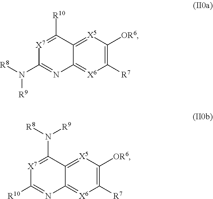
[X7]1=C([R10])C2=[X5]C([OR6])=C([R7])[X6]=C2N=C1N([R8])[R9].[X7]1=C(N([R9])[R8])C2=[X5]C([OR6])=C([R7])[X6]=C2N=C1[R10]
